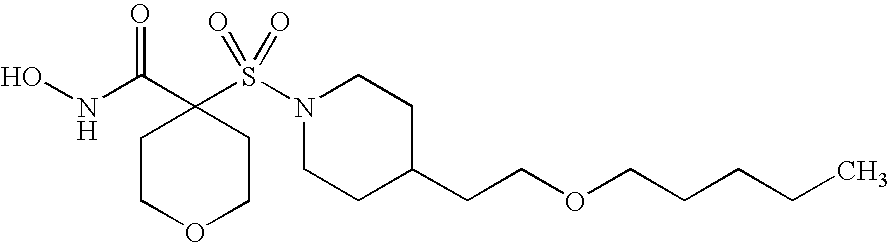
C1COCCC1(C(NO)=O)S(N1CCC(CCOCCCCC)CC1)(=O)=O
